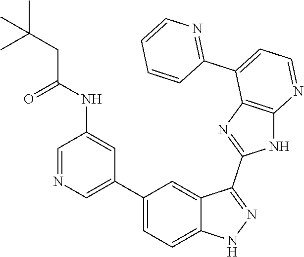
C1=NC=C(C2=CC=C3C(=C2)C(C2=NC4=C(N2)N=CC=C4C2=NC=CC=C2)=NN3)C=C1NC(CC(C)(C)C)=O
